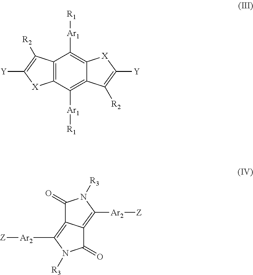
C12=C(C([Ar1][R1])=C3C(=C1[Ar1][R1])[X]C([Y])=C3[R2])[X]C([Y])=C2[R2].[Ar2](C1=C2C(=C([Ar2][Z])N([R3])C2=O)C(=O)N1[R3])[Z]
